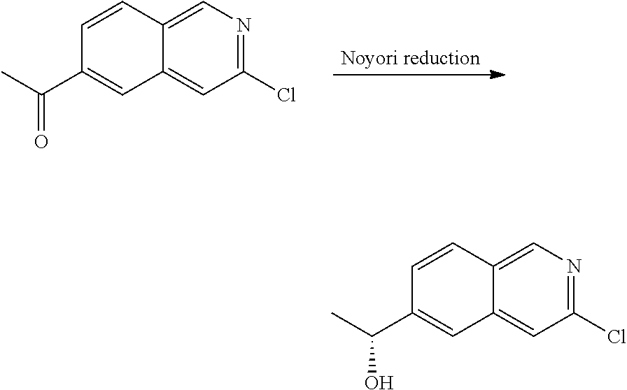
[Noyori reduction].C1=C2C(=CC(Cl)=N1)C=C(C(C)=O)C=C2.C1=C2C(=CC(Cl)=N1)C=C(C(C)O)C=C2
